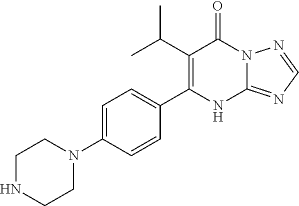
C1(C(C)C)=C(C2=CC=C(N3CCNCC3)C=C2)NC2=NC=NN2C1=O
